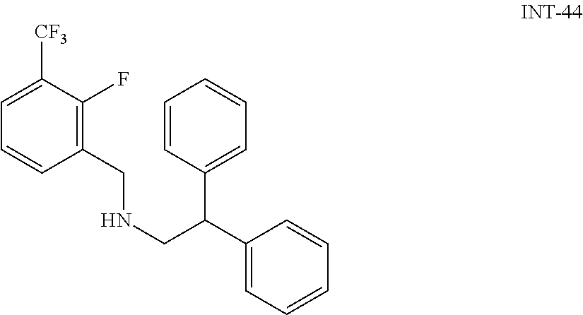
C1=C([CF3])C(F)=C(CNCC(C2=CC=CC=C2)C2=CC=CC=C2)C=C1
